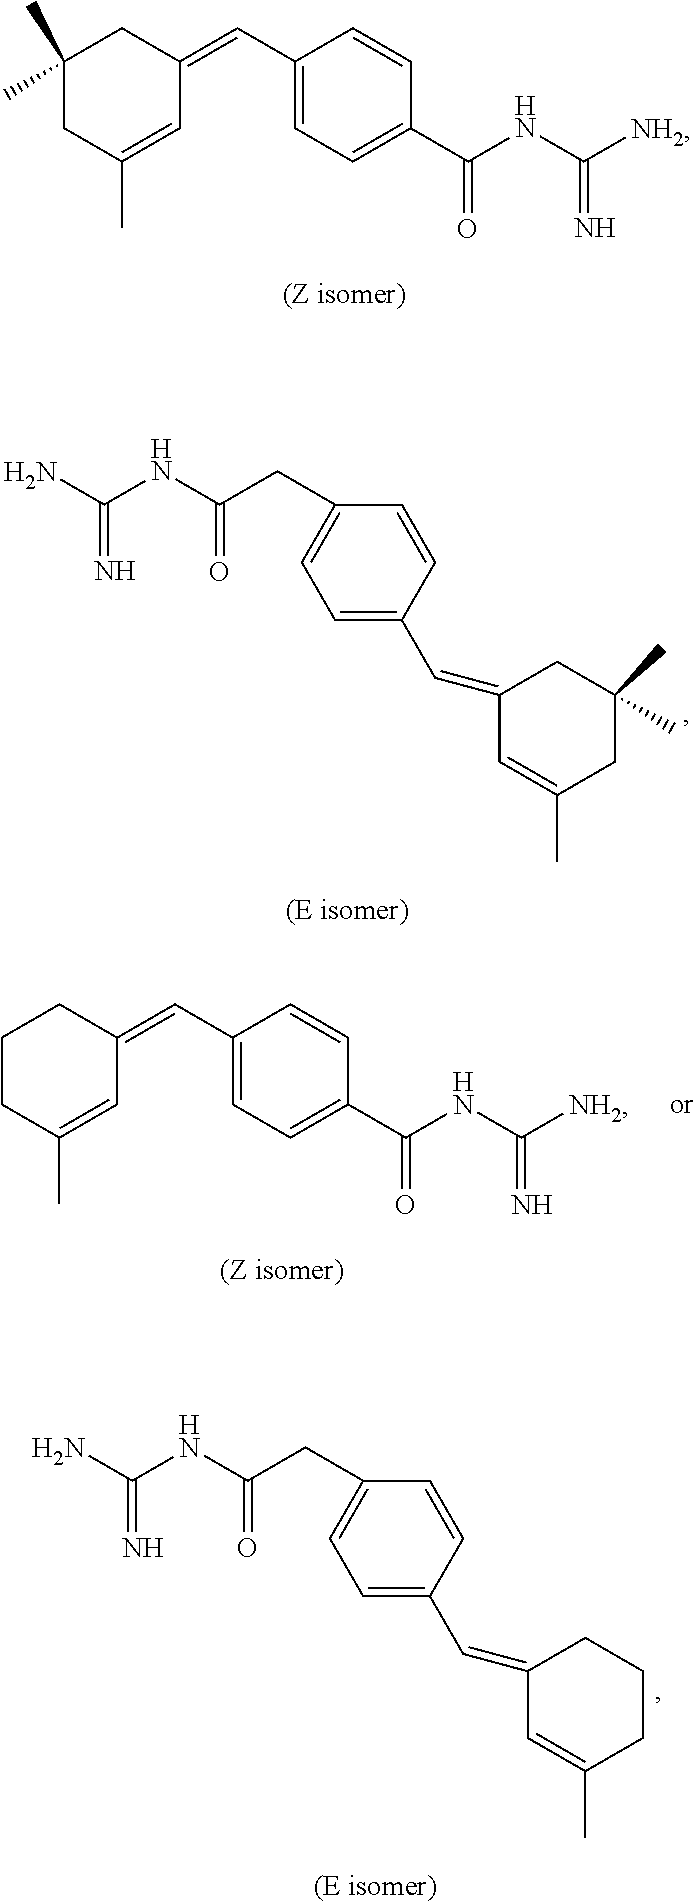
C1(CC(=O)NC(=N)N)=CC=C(C=C2C=C(C)CC(C)(C)C2)C=C1.[NH2]C(NC(C1=CC=C(C=C2CC(C)(C)CC(C)=C2)C=C1)=O)=N.C1(CC(=O)NC(=N)N)=CC=C(C=C2C=C(C)CCC2)C=C1.[NH2]C(NC(C1=CC=C(C=C2CCCC(C)=C2)C=C1)=O)=N
